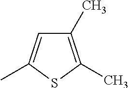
C1(C)=C(C)SC(C)=C1
